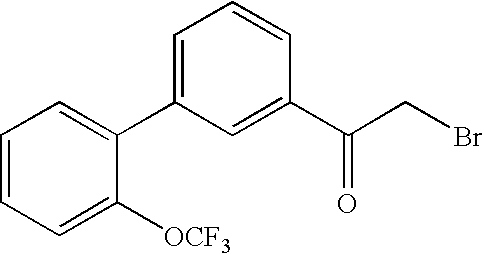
C1=CC=C([OCF3])C(C2=CC=CC(C(CBr)=O)=C2)=C1
